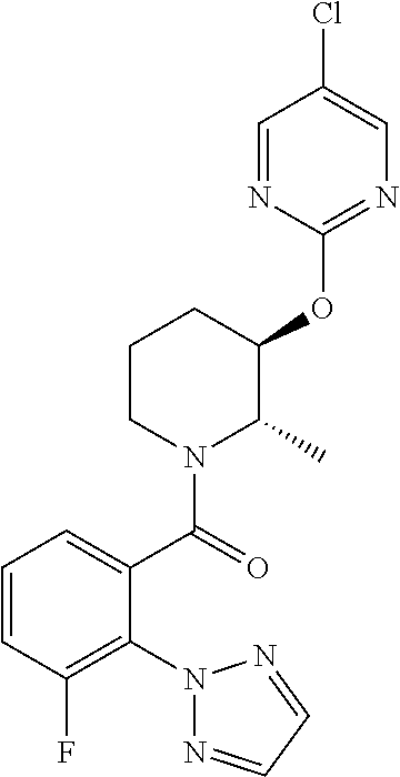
C1(C(N2C(C)C(OC3=NC=C(Cl)C=N3)CCC2)=O)=CC=CC(F)=C1N1N=CC=N1
